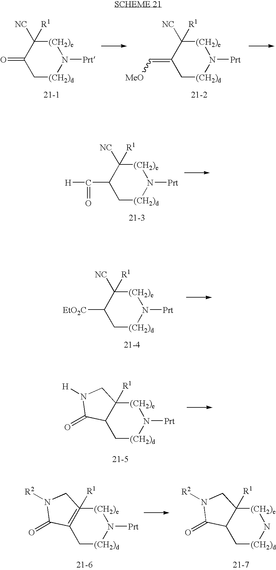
C1(=O)C[(CH2)d]N([Prt])[(CH2)e]C1([NC])[R1].C1(=C[MeO])C[(CH2)d]N([Prt])[(CH2)e]C1([NC])[R1].C1(C([H])=O)C[(CH2)d]N([Prt])[(CH2)e]C1([NC])[R1].C1([EtO2C])C[(CH2)d]N([Prt])[(CH2)e]C1([NC])[R1].C12C[(CH2)d]N([Prt])[(CH2)e]C1([R1])CN([H])C2=O.C12=C([R1])([(CH2)e]N([Prt])[(CH2)d]C1)CN([R2])C2=O.C12C[(CH2)d]N[(CH2)e]C1([R1])CN([R2])C2=O
